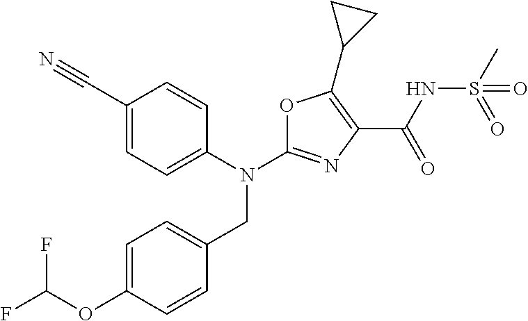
N(C1=NC(C(NS(C)(=O)=O)=O)=C(C2CC2)O1)(CC1=CC=C(OC(F)F)C=C1)C1=CC=C(C#N)C=C1
